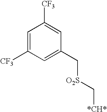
C1=C([CF3])C=C(C[O2S]C[*CH*])C=C1[CF3]
